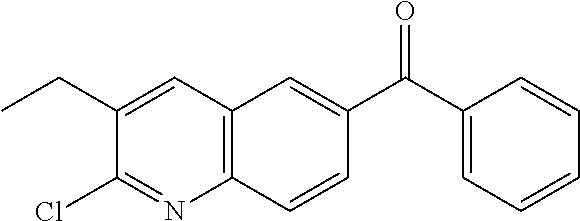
C12=C(C=CC(C(=O)C3=CC=CC=C3)=C1)N=C(Cl)C(CC)=C2
